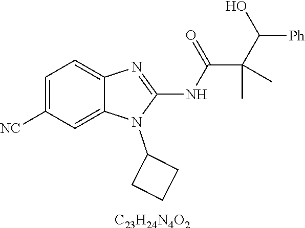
C1=C([NC])C=C2C(=C1)N=C(NC(C(C([Ph])O)(C)C)=O)N2C1CCC1.[C23H24N4O2]
